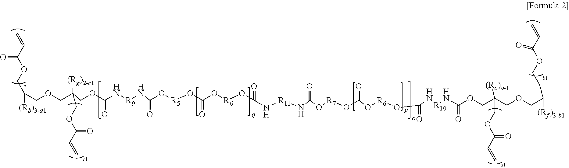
C(COCC(COC(N[R9]NC(O[R5]OC(O[R6]OC(N[R11]NC(O[R7]OC(O[R6]OC(N[R10]NC(OCC(COCC([(Rf)3-b1])CCOC(C=C)=O)(COC(C=C)=O)[(Rc)a-1])=O)=O)=O)=O)=O)=O)=O)=O)([(Rg)2-c1])COC(C=C)=O)(COC(C=C)=O)[(Rb)3-d1]
